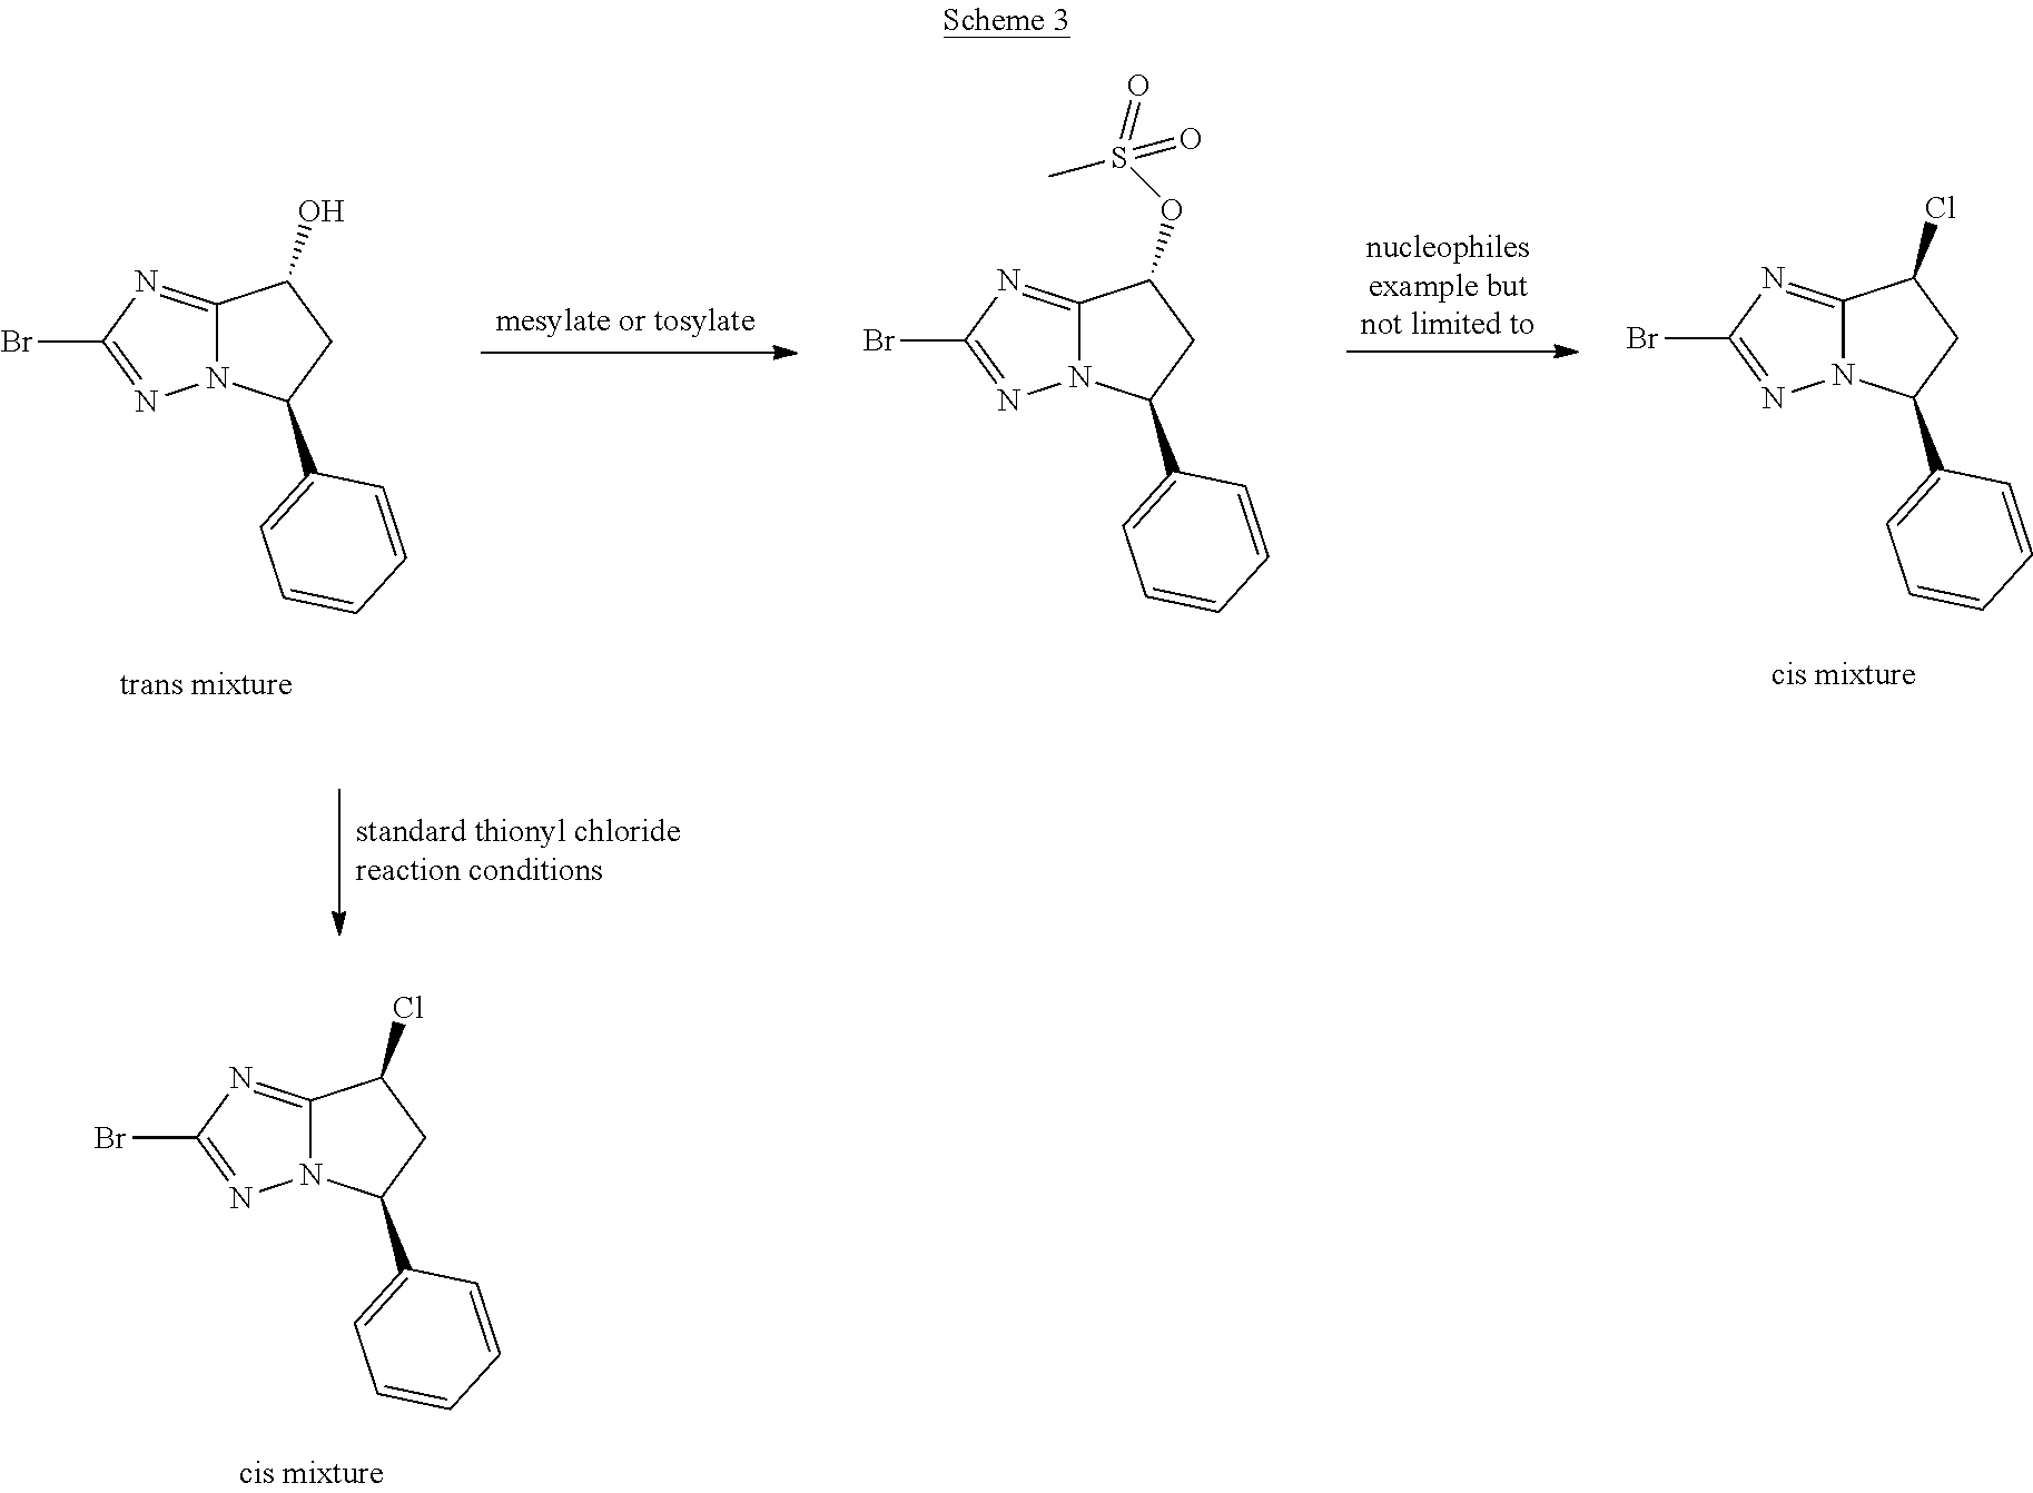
N12C(=NC(Br)=N1)C(Cl)CC2C1=CC=CC=C1.N12C(=NC(Br)=N1)C(O)CC2C1=CC=CC=C1.N12C(=NC(Br)=N1)C(OS(C)(=O)=O)CC2C1=CC=CC=C1.N12C(=NC(Br)=N1)C(Cl)CC2C1=CC=CC=C1
